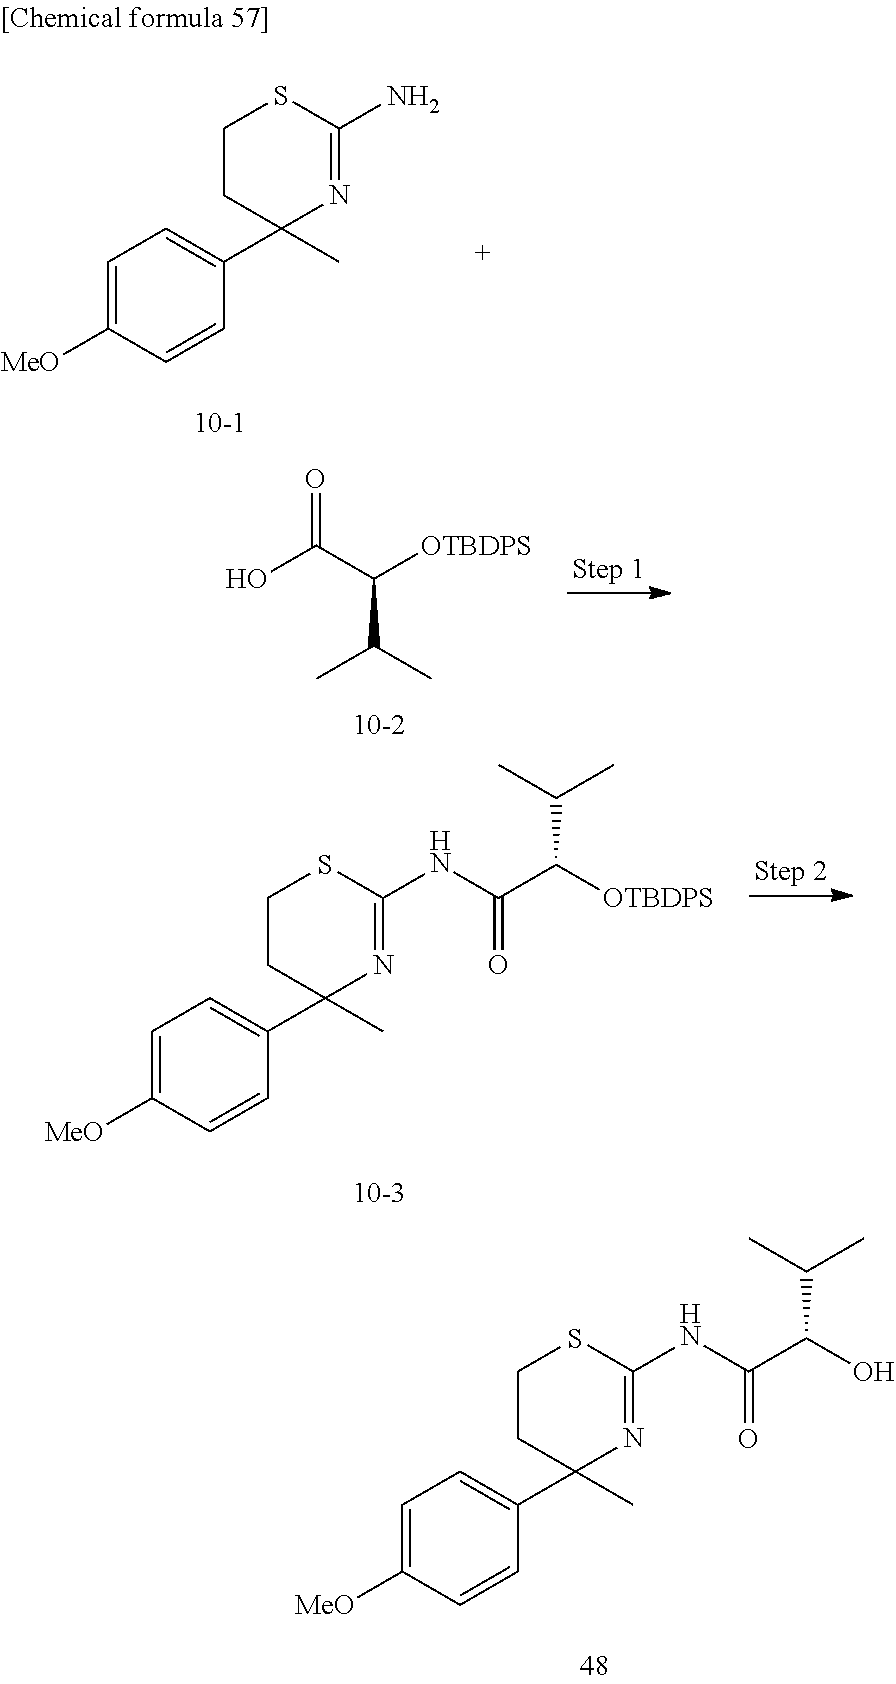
C1=C([MeO])C=CC(C2(C)N=C(N)SCC2)=C1.C(C(C)C)(C(O)=O)[OTBDPS].C1=C([MeO])C=CC(C2(C)N=C(NC(C(C(C)C)[OTBDPS])=O)SCC2)=C1.C1=C([MeO])C=CC(C2(C)N=C(NC(C(C(C)C)O)=O)SCC2)=C1
